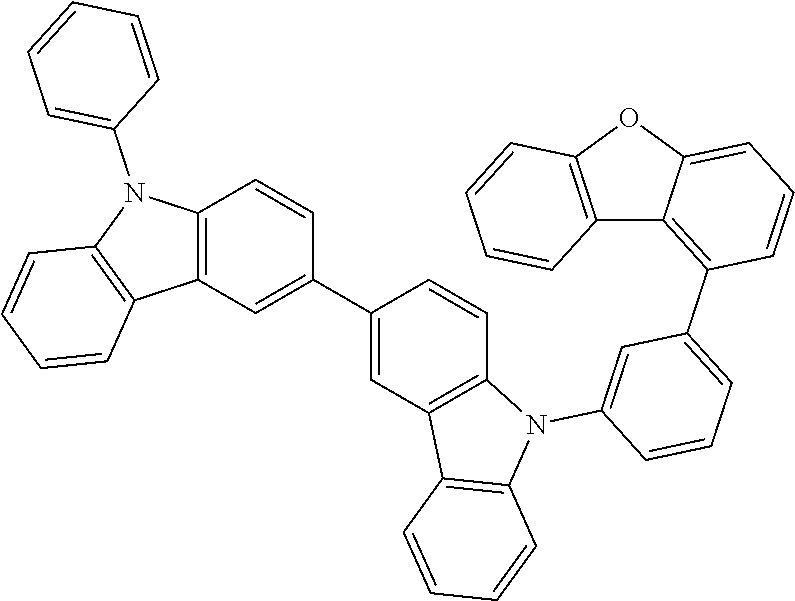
C12=C(OC3=CC=CC(C4=CC=CC(N5C6=C(C=C(C7=CC8=C(N(C9=CC=CC=C9)C9=C8C=CC=C9)C=C7)C=C6)C6=C5C=CC=C6)=C4)=C13)C=CC=C2
